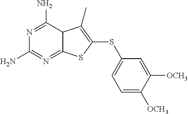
N1=C(N)C2C(=N=C1N)SC(SC1=CC=C([OCH3])C([OCH3])=C1)=C2C
